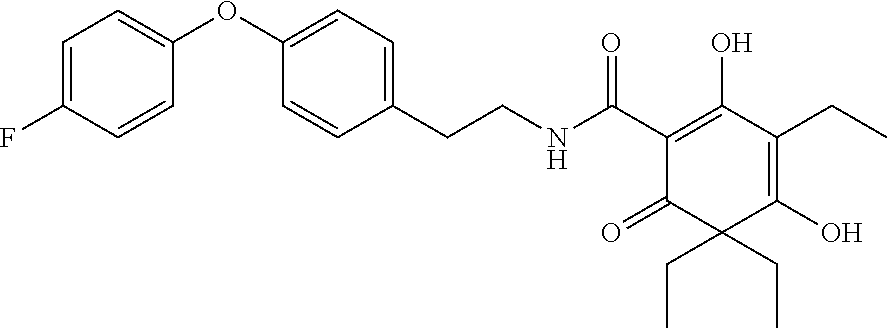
C1(OC2=CC=C(F)C=C2)=CC=C(CCNC(C2=C(O)C(CC)=C(O)C(CC)(CC)C2=O)=O)C=C1
